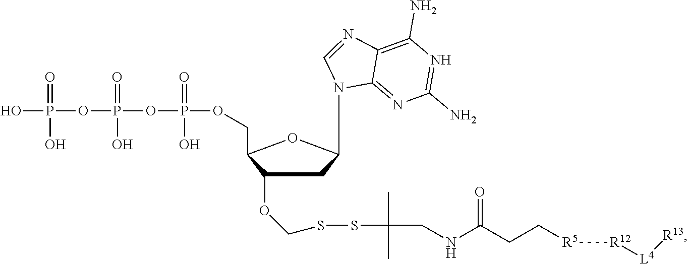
C1(OCSSC(C)(C)CNC(CC[R5][R12][L4][R13])=O)CC(N2C3=NC(N)=NC(N)=C3N=C2)OC1COP(=O)(O)OP(=O)(O)OP(=O)(O)O
